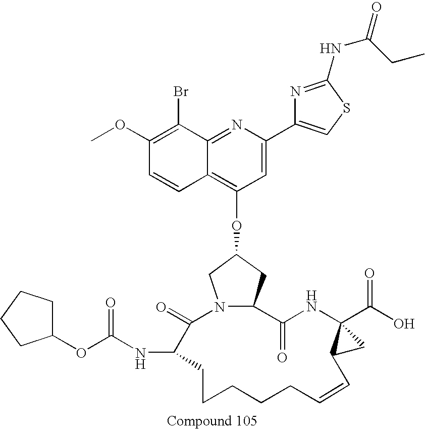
C1(OC)=C(Br)C2=NC(C3=CSC(NC(CC)=O)=N3)=CC(OC3CN4C(C3)C(=O)NC3(C(=O)O)C(C3)C=CCCCCCC(NC(OC3CCCC3)=O)C4=O)=C2C=C1
